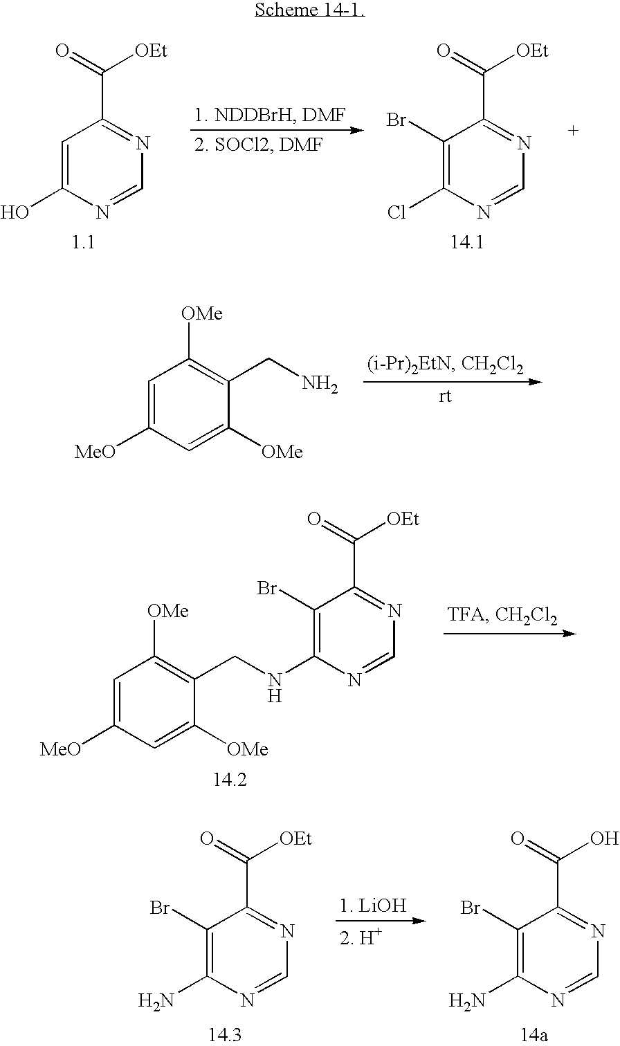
C1=C(O)N=CN=C1C(=O)[OEt].C1(Br)=C(Cl)N=CN=C1C(=O)[OEt].C1=C([MeO])C=C([OMe])C(CN)=C1[OMe].C1=C([MeO])C=C([OMe])C(CNC2=C(Br)C(C(=O)[OEt])=NC=N2)=C1[OMe].C1(Br)=C(N)N=CN=C1C(=O)[OEt].C1(Br)=C(N)N=CN=C1C(=O)O
